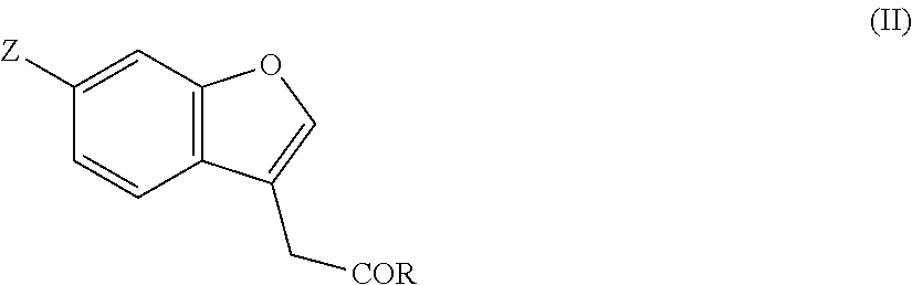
C1([Z])=CC2=C(C=C1)C(C[COR])=CO2
